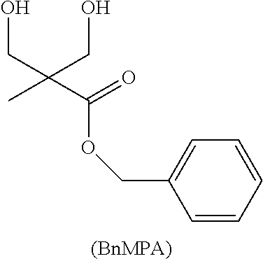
OCC(CO)(C)C(OCC1=CC=CC=C1)=O
